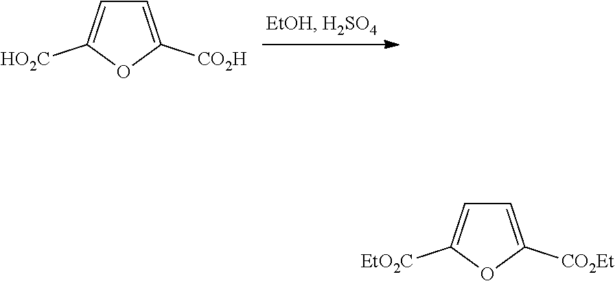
C1=C([CO2H])OC([HO2C])=C1.C1=C([CO2Et])OC([EtO2C])=C1
